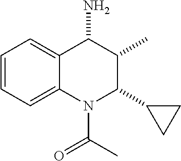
C12=CC=CC=C1C(N)C(C)C(C1CC1)N2C(=O)C
